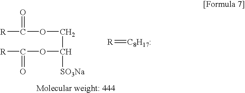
[R]C(OCC([SO3Na])OC([R])=O)=O.[R]=[C8H17:]
